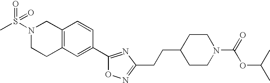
C12=C(C=C(C3=NC(CCC4CCN(C(OC(C)C)=O)CC4)=NO3)C=C1)CCN(S(C)(=O)=O)C2
